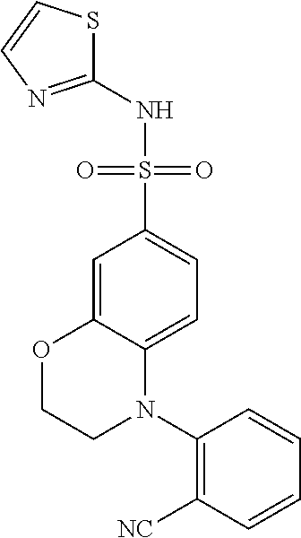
C1(N2C3=CC=C(S(NC4=NC=CS4)(=O)=O)C=C3OCC2)=C([NC])C=CC=C1
